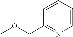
C1=CC=CC(COC)=N1
